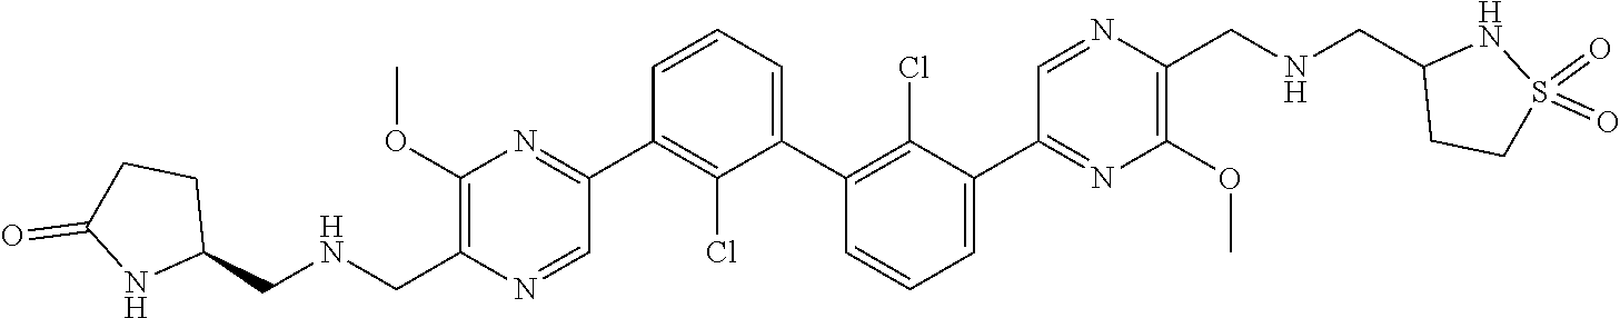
C1(C2=NC(OC)=C(C[HN]CC3CCC(=O)N3)N=C2)=C(Cl)C(C2=C(Cl)C(C3=NC(OC)=C(CNCC4CCS(=O)(=O)[HN]4)N=C3)=CC=C2)=CC=C1
